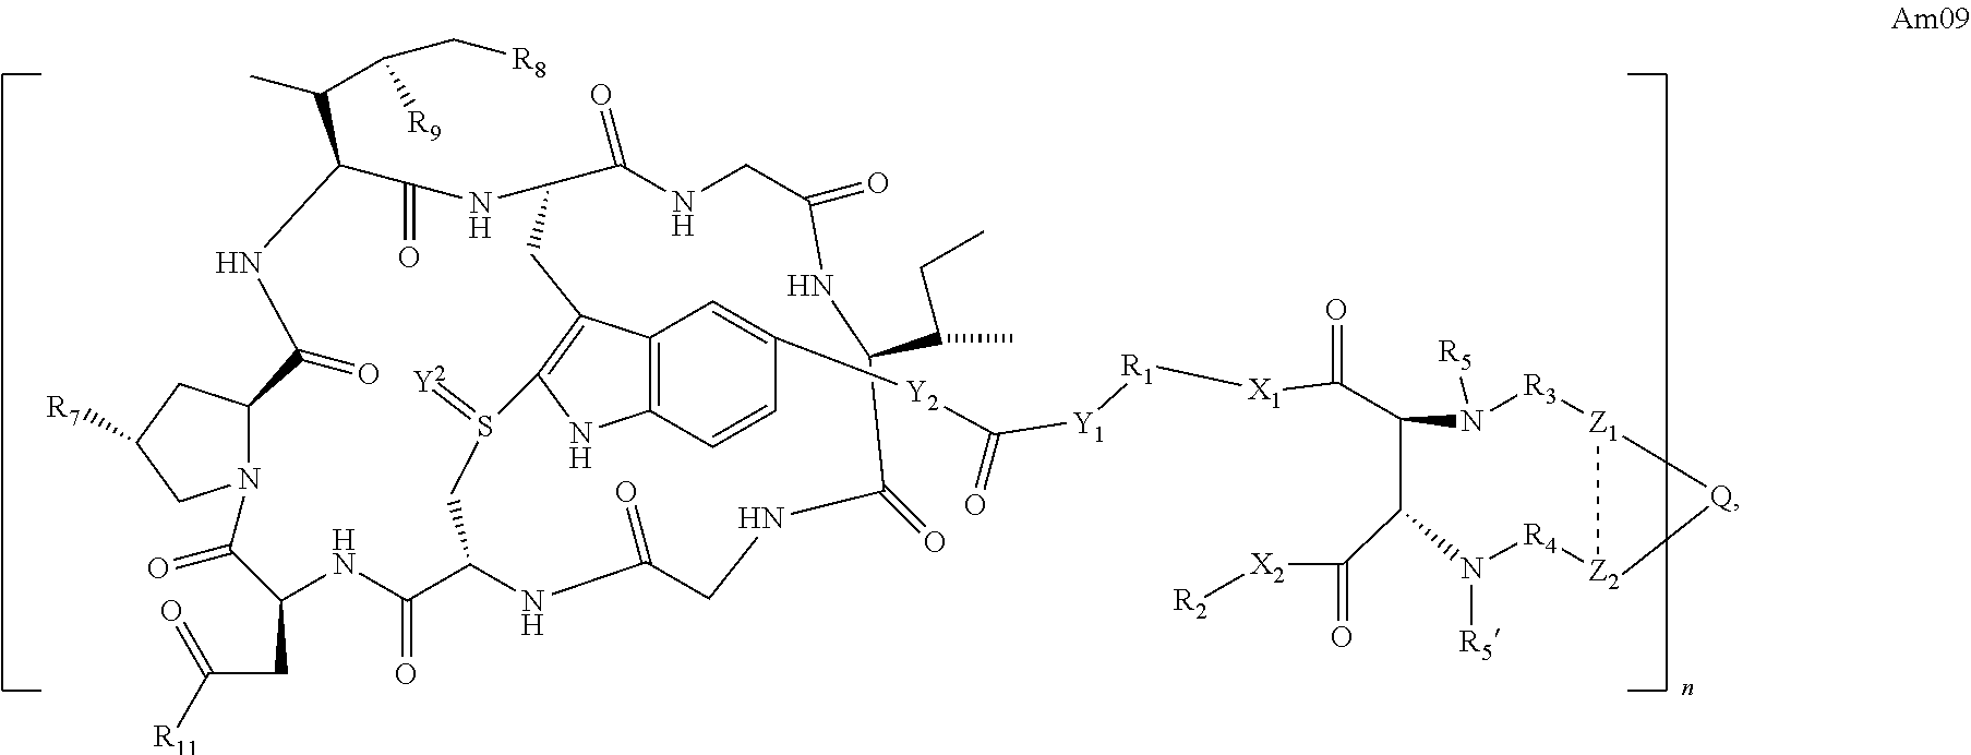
[R2][X2]C(=O)C1C(C([X1][R1][Y1]C(=O)[Y2]C2=CC3=C(C=C2)NC2=C3CC3NC(=O)C(C(C)C(C[R8])[R9])NC(=O)C4N(CC([R7])C4)C(=O)C(CC([R11])=O)NC(=O)C(NC(=O)CNC(=O)C(C(C)CC)NC(=O)CNC3=O)CS2=[Y2])=O)N([R5])[R3][Z1]2[Z2]([R4]N1[R5])[Q]2
